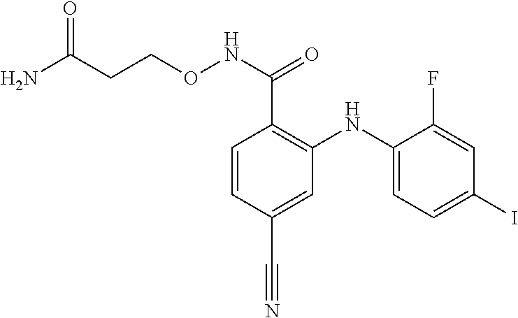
C1=CC(C#N)=CC(NC2=CC=C(I)C=C2F)=C1C(NOCCC(N)=O)=O
